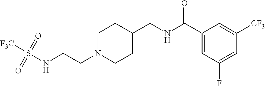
C1N(CCNS([F3C])(=O)=O)CCC(CNC(C2=CC(F)=CC([CF3])=C2)=O)C1
